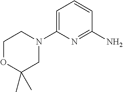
C1=C(N2CCOC(C)(C)C2)N=C(N)C=C1
